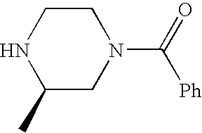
C1(C)CN(C(=O)[Ph])CCN1
